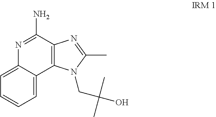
C1=C2C(=CC=C1)N=C(N)C1=C2N(CC(O)(C)C)C(C)=N1
